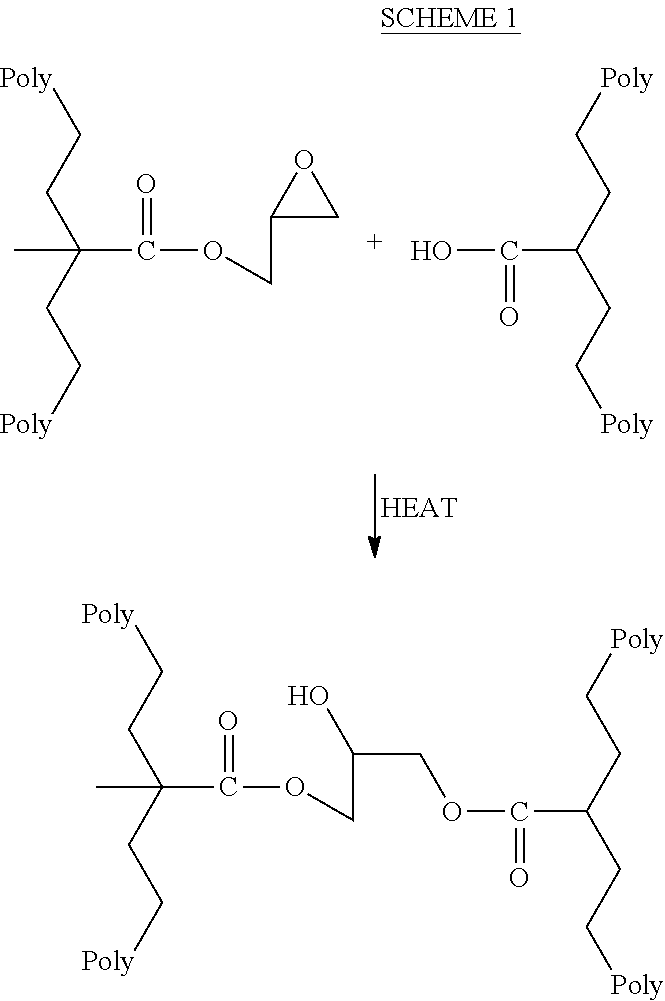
C(CC(CC[Poly])C(O)=O)[Poly].C(CC(CC[Poly])(C)C(OCC1CO1)=O)[Poly].C(CC(CC[Poly])(C)C(OCC(O)COC(C(CC[Poly])CC[Poly])=O)=O)[Poly]
